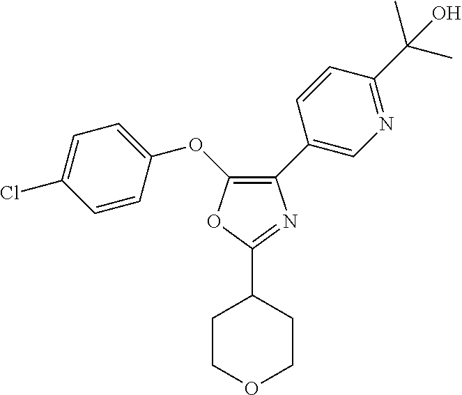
C1(C2=CN=C(C(C)(C)O)C=C2)=C(OC2=CC=C(Cl)C=C2)OC(C2CCOCC2)=N1
